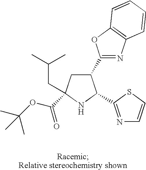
C1(C2=NC3=C(O2)C=CC=C3)CC(CC(C)C)(C(OC(C)(C)C)=O)NC1C1=NC=CS1
